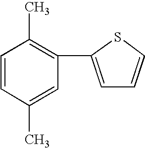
C1=CC(C)=CC(C2=CC=CS2)=C1C
